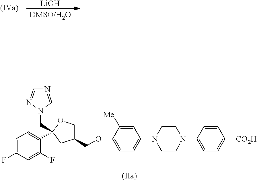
[LiOH].C1=C(F)C=C(F)C(C2(CN3C=NC=N3)CC(COC3=CC=C(N4CCN(C5=CC=C([CO2H])C=C5)CC4)C=C3[Me])CO2)=C1
